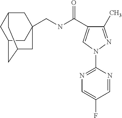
C(NC(=O)C1=CN(C2=NC=C(F)C=N2)N=C1C)C12CC3CC(CC(C1)C3)C2
